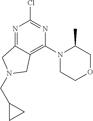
N1=C2C(=C(N3CCOCC3C)N=C1Cl)CN(CC1CC1)C2
